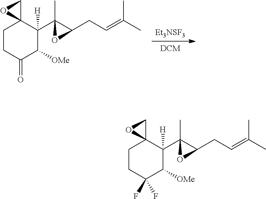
C1CC(F)(F)C([OMe])C(C2(C)C(CC=C(C)C)O2)([H])C12CO2.C1CC(=O)C([OMe])C(C2(C)C(CC=C(C)C)O2)([H])C12CO2.[Et3NSF3].[DCM]
